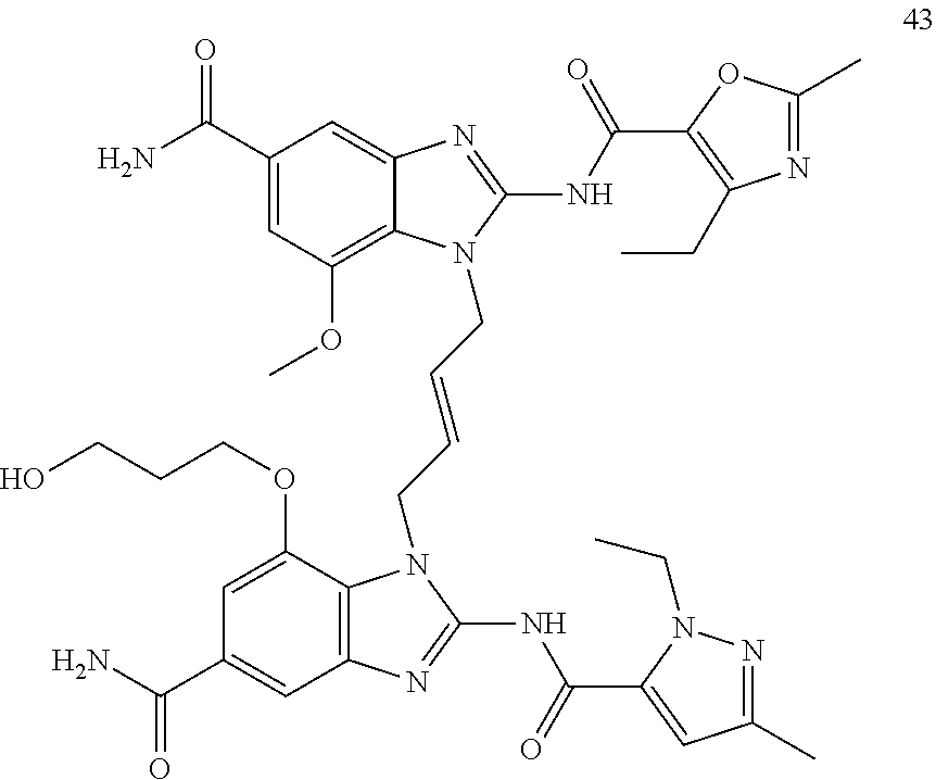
C12=C(C(OCCCO)=CC(C(N)=O)=C1)N(CC=CCN1C3=C(OC)C=C(C(N)=O)C=C3N=C1NC(C1=C(CC)N=C(C)O1)=O)C(NC(C1=CC(C)=NN1CC)=O)=N2
